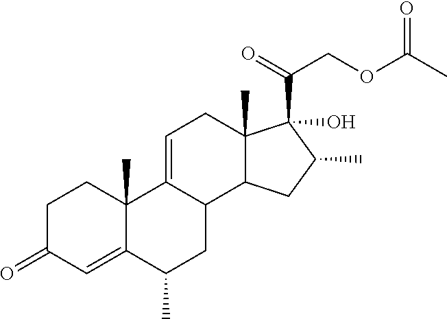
C1C(=O)C=C2C(C)(C1)C1=CCC3(C)C(C1CC2C)CC(C)C3(C(=O)COC(C)=O)O
